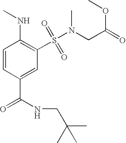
C1=CC(C(=O)NCC(C)(C)C)=CC(S(=O)(=O)N(CC(OC)=O)C)=C1NC
